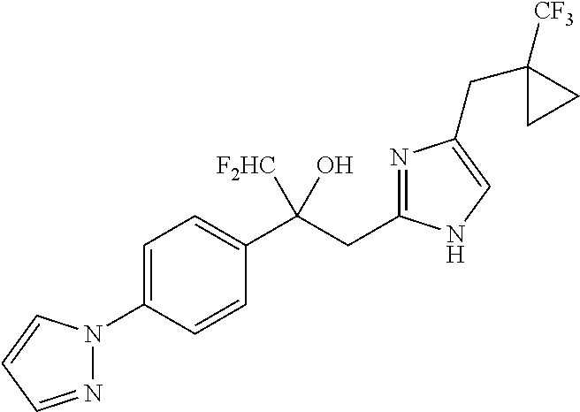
C1=C(N2N=CC=C2)C=CC(C(CC2=NC(CC3([CF3])CC3)=CN2)(O)[F2HC])=C1
